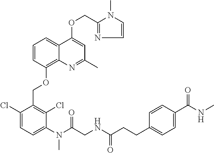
C1=CC(OCC2=C(Cl)C(N(C(CNC(CCC3=CC=C(C(NC)=O)C=C3)=O)=O)C)=CC=C2Cl)=C2C(=C1)C(OCC1=NC=CN1C)=CC(C)=N2
